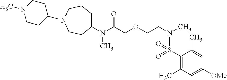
C(COCCN(C)S(C1=C(C)C=C([OMe])C=C1C)(=O)=O)(=O)N(C)C1CCCN(C2CCN(C)CC2)CC1
